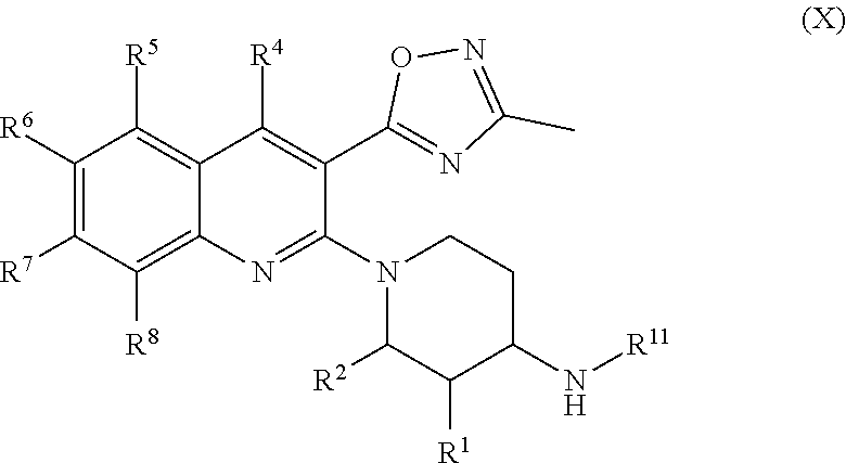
C1([R6])=C([R7])C([R8])=C2C(=C1[R5])C([R4])=C(C1=NC(C)=NO1)C(N1CCC(N[R11])C([R1])C1[R2])=N2
